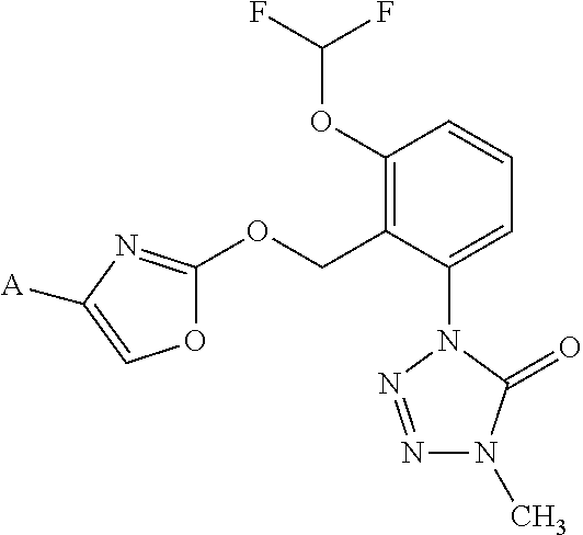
C1(OC(F)F)=C(COC2=NC([A])=CO2)C(N2N=NN(C)C2=O)=CC=C1
